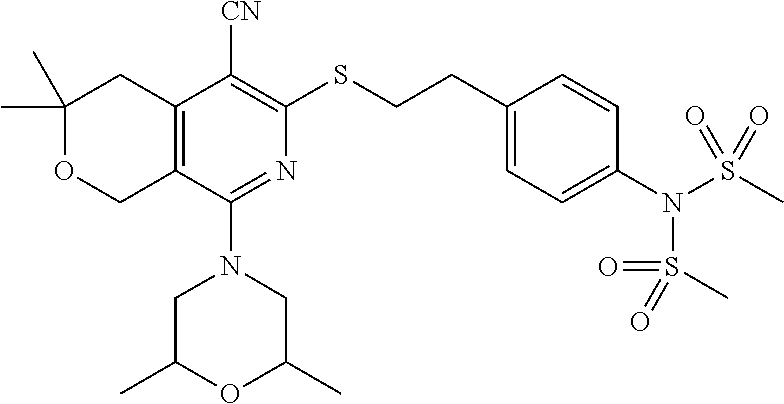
C1(C)(C)OCC2=C(C1)C([CN])=C(SCCC1=CC=C(N(S(C)(=O)=O)S(C)(=O)=O)C=C1)N=C2N1CC(C)OC(C)C1
